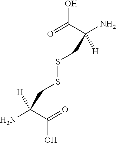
NC(C(=O)O)([H])CSSCC(C(=O)O)(N)[H]
